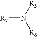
[R7]N([R5])[R6]
